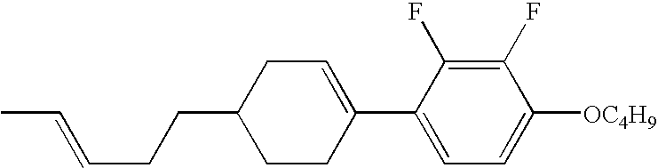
C1(F)=C(F)C(C2=CCC(CCC=CC)CC2)=CC=C1[OC4H9]
